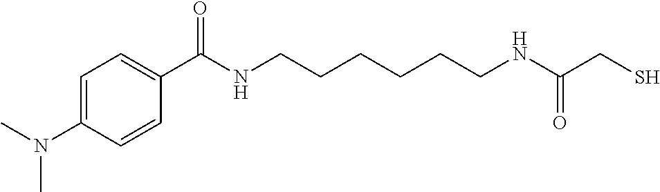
C1=C(N(C)C)C=CC(C(NCCCCCCNC(CS)=O)=O)=C1
